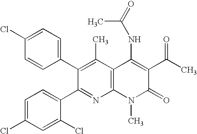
C1(Cl)=CC=C(C2=C(C)C3=C(N=C2C2=CC=C(Cl)C=C2Cl)N(C)C(=O)C(C(C)=O)=C3NC(C)=O)C=C1
